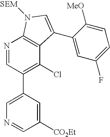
N1=CC(C2=CN=CC([CO2Et])=C2)=C(Cl)C2=C1N([SEM])C=C2C1=CC(F)=CC=C1[MeO]
